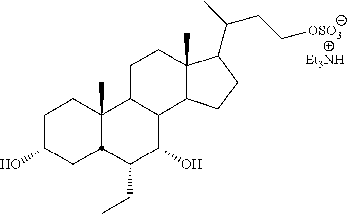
C1C(O)CC2C(C)(C1)C1C(C(O)C2CC)C2C(C)(CC1)C(C(C)CC[OSO3])CC2.[Et3NH]
